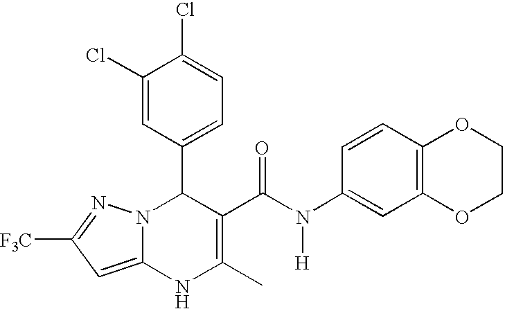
C1(Cl)=CC(C2N3C(=CC([F3C])=N3)NC(C)=C2C(N([H])C2=CC3=C(C=C2)OCCO3)=O)=CC=C1Cl
